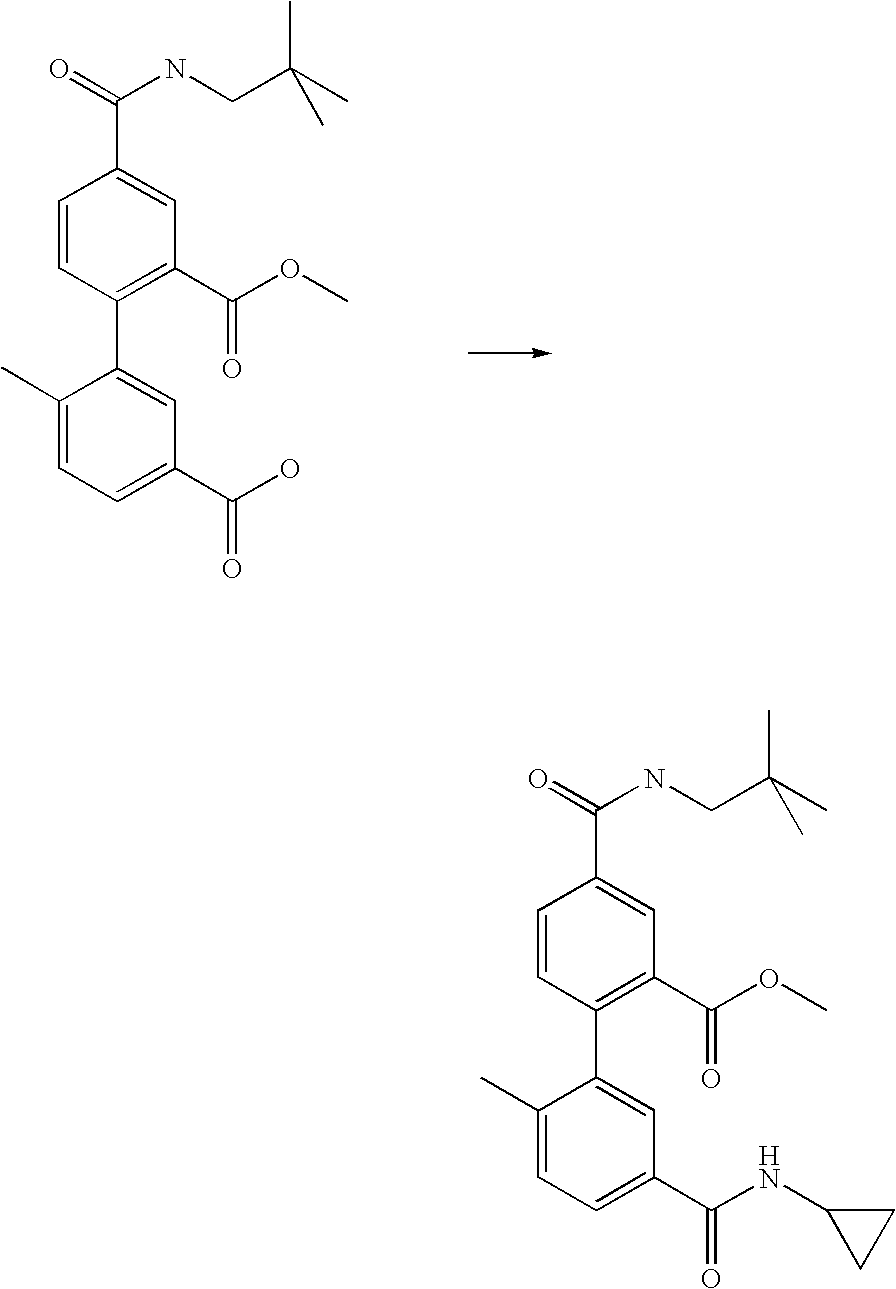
O=C(NCC(C)(C)C)C1=CC(C(OC)=O)=C(C2=CC(C(O)=O)=CC=C2C)C=C1.O=C(NCC(C)(C)C)C1=CC(C(OC)=O)=C(C2=CC(C(NC3CC3)=O)=CC=C2C)C=C1
